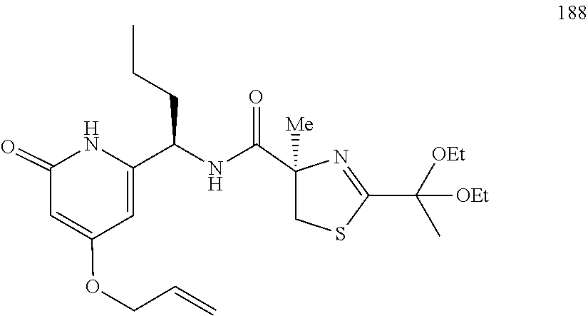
C1(C([OEt])(C)[OEt])=NC(C(NC(C2=CC(OCC=C)=CC(=O)N2)CCC)=O)([Me])CS1
